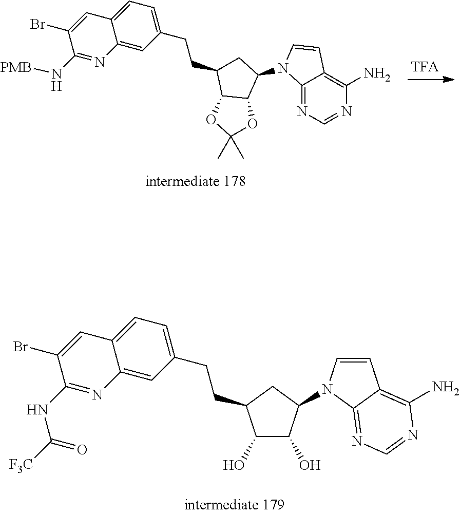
C1=C2C(=CC(CCC3CC(N4C5=NC=NC(N)=C5C=C4)C4C3OC(C)(C)O4)=C1)N=C(N[PMB])C(Br)=C2.C1=C2C(=CC(CCC3C(O)C(O)C(N4C=CC5=C(N)N=CN=C54)C3)=C1)N=C(NC([F3C])=O)C(Br)=C2
